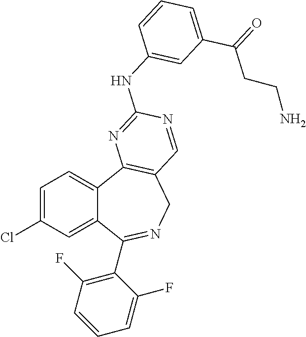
C1=C(Cl)C=C2C(=C1)C1=C(CN=C2C2=C(F)C=CC=C2F)C=NC(NC2=CC(C(=O)CCN)=CC=C2)=N1
